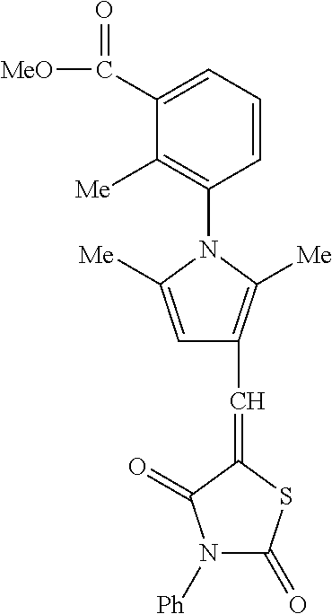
C1(C([MeO])=O)=CC=CC(N2C([Me])=CC(C=C3SC(=O)N([Ph])C3=O)=C2[Me])=C1[Me]
